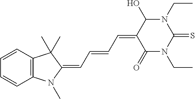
C12=C(C=CC=C1)C(C)(C)C(=CC=CC=C1C(=O)N(CC)C(=S)N(CC)C1O)N2C
